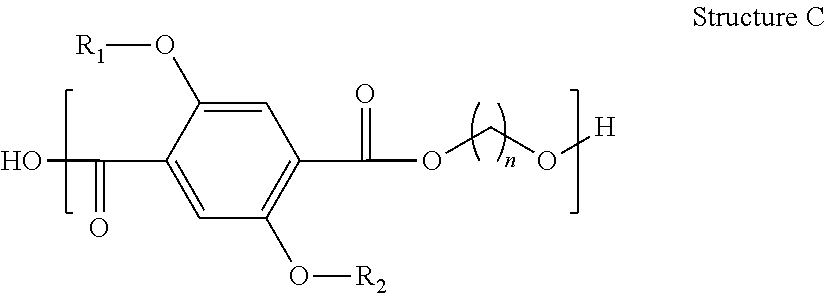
C1=C(O[R1])C(C(O)=O)=CC(O[R2])=C1C(OCO[H])=O
